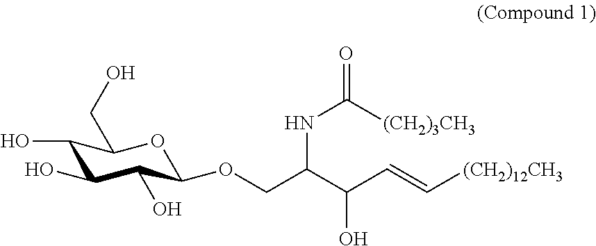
O(CC(C(C=C[(CH2)12CH3])O)NC([(CH2)3CH3])=O)C1C(O)C(O)C(O)C(CO)O1
